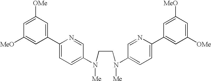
C1=C([OMe])C=C(C2=CC=C(N(CCN(C3=CC=C(C4=CC([OMe])=CC([MeO])=C4)N=C3)[Me])[Me])C=N2)C=C1[MeO]
